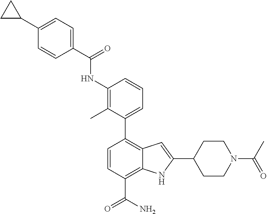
C1(NC(C2=CC=C(C3CC3)C=C2)=O)=C(C)C(C2=C3C(=C(C(N)=O)C=C2)NC(C2CCN(C(C)=O)CC2)=C3)=CC=C1
